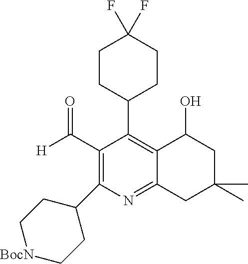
C1(C([H])=O)=C(C2CC[BocN]CC2)N=C2C(=C1C1CCC(F)(F)CC1)C(O)CC(C)(C)C2
